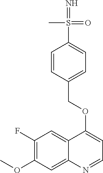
C1(F)=C(OC)C=C2C(=C1)C(OCC1=CC=C(S(=N)(C)=O)C=C1)=CC=N2
